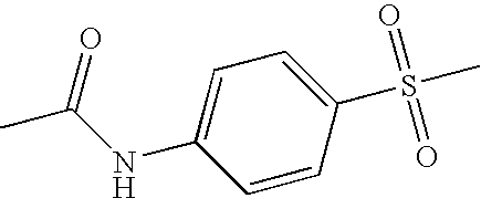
C1=C(NC(C)=O)C=CC(S(C)(=O)=O)=C1
